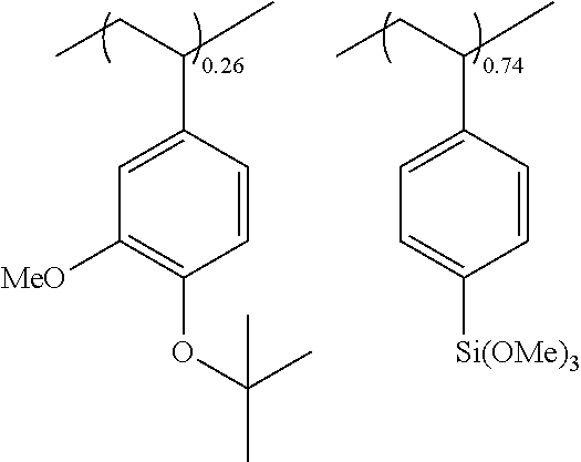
C1=CC(C(CC)C)=CC([MeO])=C1OC(C)(C)C.C1=CC([Si(OMe)3])=CC=C1C(CC)C
